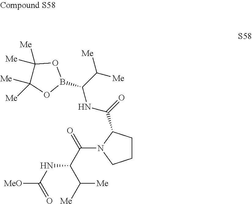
C1CC(C(=O)NC(B2OC([Me])([Me])C([Me])([Me])O2)C([Me])[Me])N(C(C(C([Me])[Me])NC([MeO])=O)=O)C1
